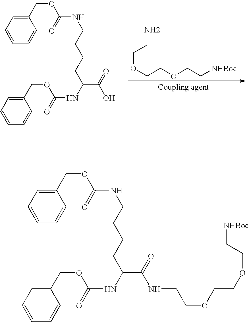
O(CCOCC[NHBoc])CCN.C1(COC(NCCCCC(NC(OCC2=CC=CC=C2)=O)C(O)=O)=O)=CC=CC=C1.C1(COC(NCCCCC(NC(OCC2=CC=CC=C2)=O)C(NCCOCCOCC[NHBoc])=O)=O)=CC=CC=C1
